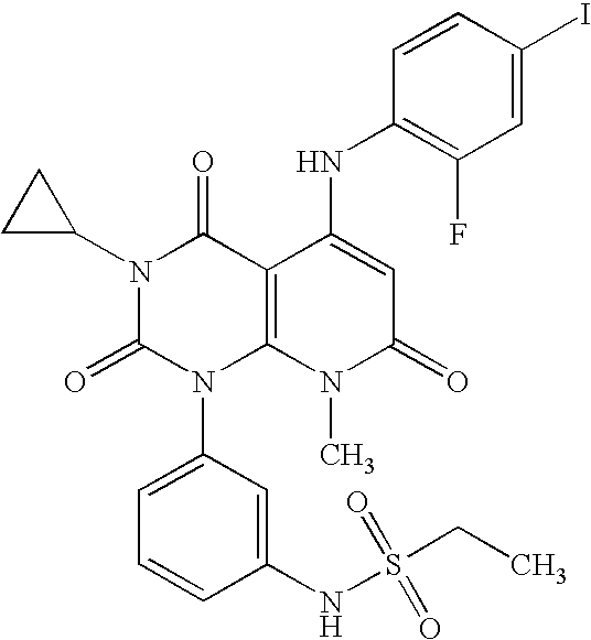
N1(C2CC2)C(=O)N(C2=CC=CC(NS(CC)(=O)=O)=C2)C2=C(C1=O)C(NC1=C(F)C=C(I)C=C1)=CC(=O)N2C
